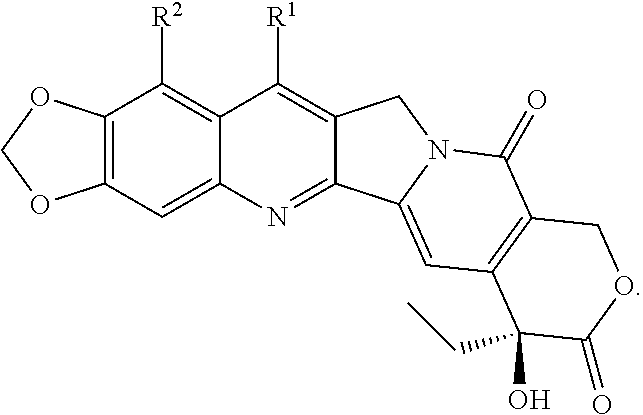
C12=C(C=C3C(=C1[R2])C([R1])=C1C(=N3)C3=CC4=C(C(=O)N3C1)COC(=O)C4(O)CC)OCO2
